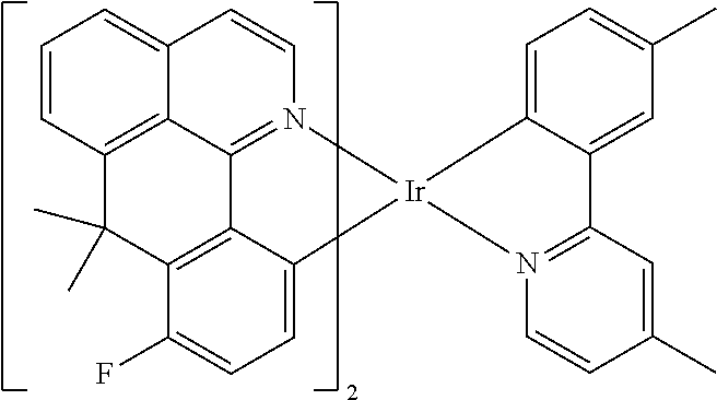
C12=CC=CC3=C1C1=N(C=C2)[Ir]2(C4=CC=C(F)C(=C14)C3(C)C)N1=C(C=C(C)C=C1)C1=CC(C)=CC=C12
